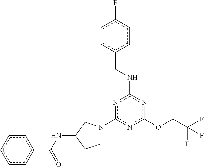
O(c1nc(NCc2ccc(F)cc2)nc(N2CCC(NC(c3ccccc3)=O)C2)n1)CC(F)(F)F
